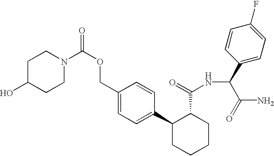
C1(COC(=O)N2CCC(O)CC2)=CC=C(C2CCCCC2C(=O)NC(C(=O)N)C2=CC=C(F)C=C2)C=C1
